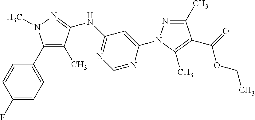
N1=C(C)C(C(OCC)=O)=C(C)N1C1=CC(NC2=NN(C)C(C3=CC=C(F)C=C3)=C2C)=NC=N1
